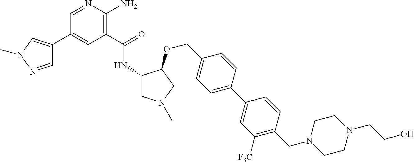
C1=NC(N)=C(C(NC2CN(C)CC2OCC2=CC=C(C3=CC([F3C])=C(CN4CCN(CCO)CC4)C=C3)C=C2)=O)C=C1C1=CN(C)N=C1
